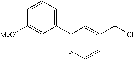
C1=CC([MeO])=CC(C2=NC=CC(CCl)=C2)=C1
